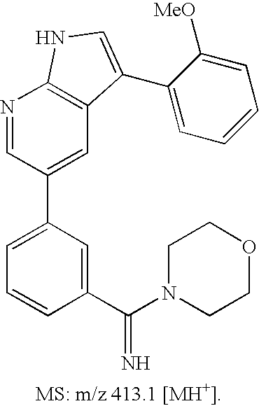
C1=C(C2=CC3=C(N=C2)NC=C3C2=CC=CC=C2[MeO])C=C(C(N2CCOCC2)=N)C=C1
